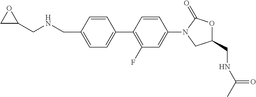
C1=C(CNCC2OC2)C=CC(C2=C(F)C=C(N3CC(CNC(C)=O)OC3=O)C=C2)=C1
